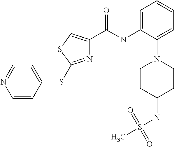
N1=C(SC2=CC=NC=C2)SC=C1C(NC1=CC=CC=C1N1CCC(NS(=O)(=O)C)CC1)=O
